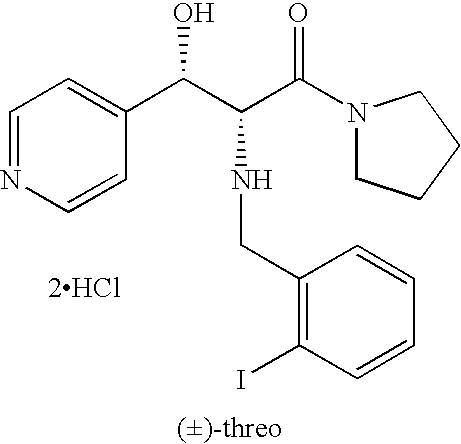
[2HCl].C(C(C(N1CCCC1)=O)NCC1=C(I)C=CC=C1)(O)C1=CC=NC=C1
